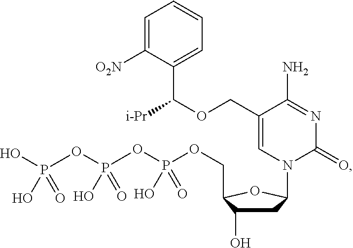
C1=C([O2N])C(C(OCC2=CN(C3CC(O)C(COP(OP(OP(O)(O)=O)(O)=O)(O)=O)O3)C(=O)N=C2N)[i-Pr])=CC=C1
